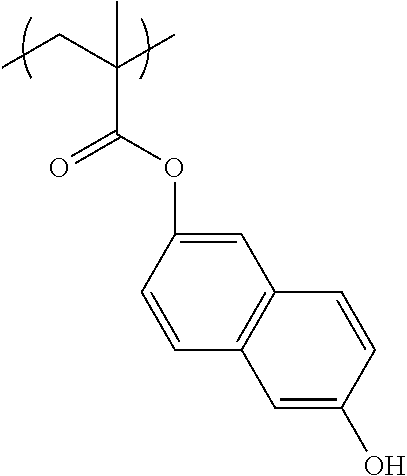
CCC(C)(C(=O)OC1=CC2=C(C=C1)C=C(O)C=C2)C
